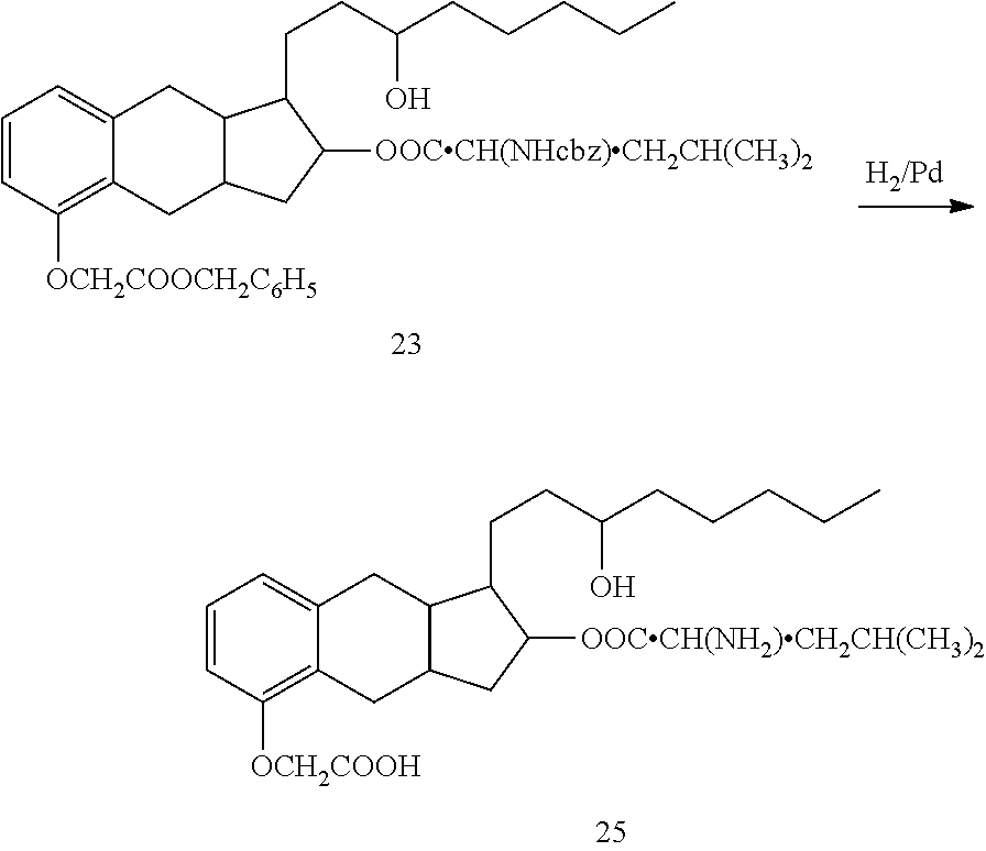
C1=CC([OCH2COOH])=C2C(=C1)CC1C(C2)CC([OOCCH(NH2)CH2CH(CH3)2])C1CCC(CCCCC)O.C1=CC([OCH2COOCH2C6H5])=C2C(=C1)CC1C(C2)CC([OOCCH(NHcbz)CH2CH(CH3)2])C1CCC(CCCCC)O
